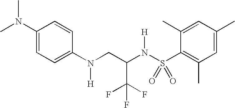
C1(N(C)C)=CC=C(N(CC(N(S(C2=C(C)C=C(C)C=C2C)(=O)=O)[H])C(F)(F)F)[H])C=C1
